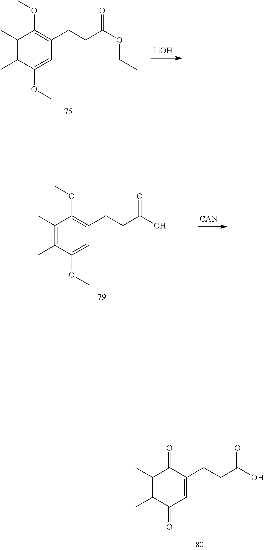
C1(C)=C(C)C(OC)=CC(CCC(OCC)=O)=C1OC.[LiOH].[CAN].C1(C)=C(C)C(OC)=CC(CCC(O)=O)=C1OC.C1(C)=C(C)C(=O)C=C(CCC(O)=O)C1=O
